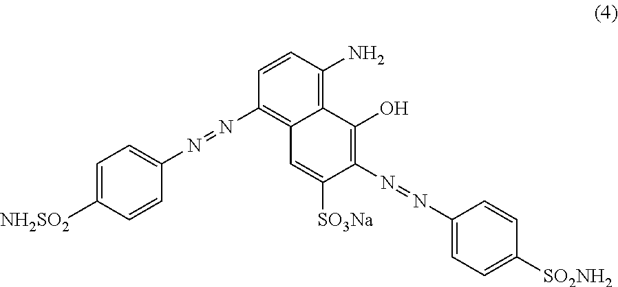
C1=CC(N)=C2C(=C1N=NC1=CC=C([NH2SO2])C=C1)C=C([SO3Na])C(N=NC1=CC=C([SO2NH2])C=C1)=C2O
